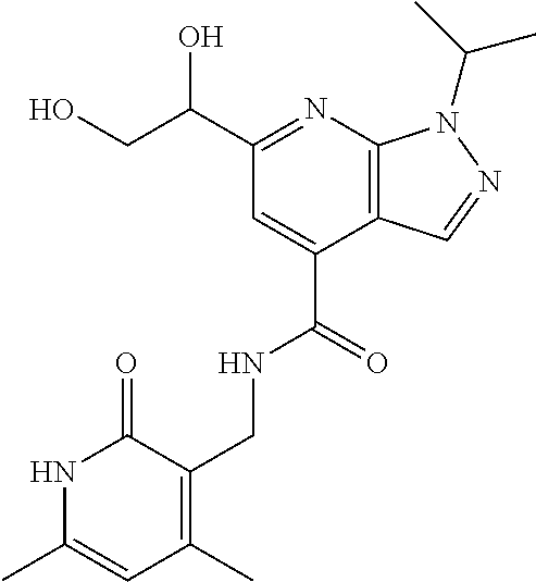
OCC(C1=NC2=C(C(C(=O)NCC3=C(C)C=C(C)NC3=O)=C1)C=NN2C(C)C)O
